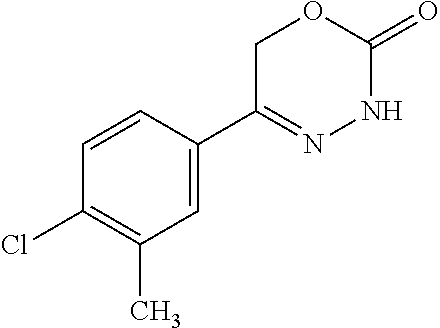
C1=C(C2=NNC(=O)OC2)C=CC(Cl)=C1C
